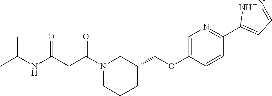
N1(C(CC(NC(C)C)=O)=O)CCCC(COC2=CN=C(C3=CC=NN3)C=C2)C1
